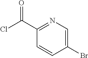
C1(Br)=CN=C(C(Cl)=O)C=C1
